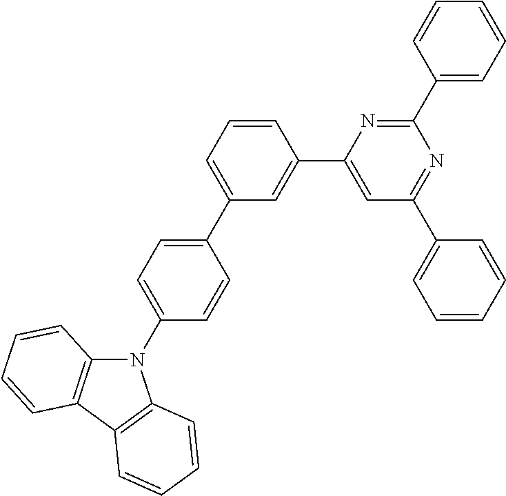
N1(C2=CC=C(C3=CC=CC(C4=CC(C5=CC=CC=C5)=NC(C5=CC=CC=C5)=N4)=C3)C=C2)C2=C(C3=C1C=CC=C3)C=CC=C2
